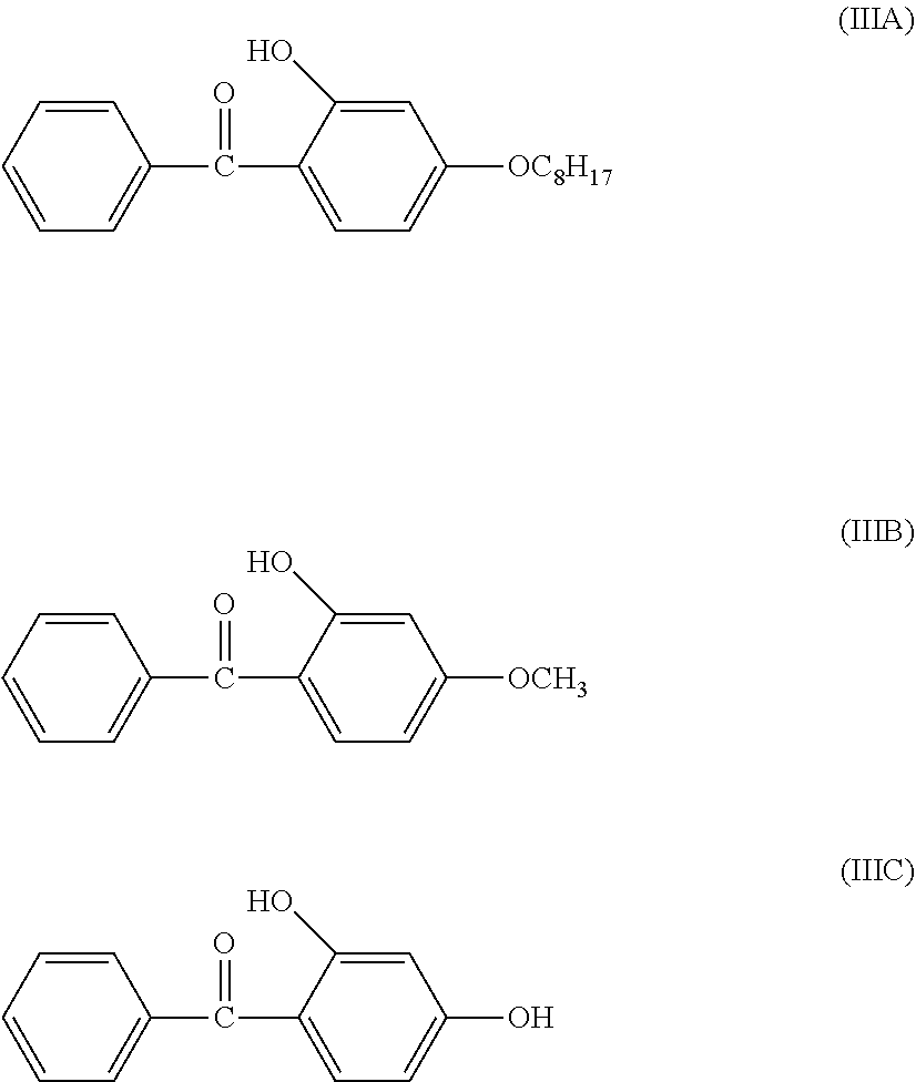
C1=CC=C(C(C2=CC=C([OC8H17])C=C2O)=O)C=C1.C1=CC=C(C(C2=CC=C([OCH3])C=C2O)=O)C=C1.C1=CC=C(C(C2=CC=C(O)C=C2O)=O)C=C1
